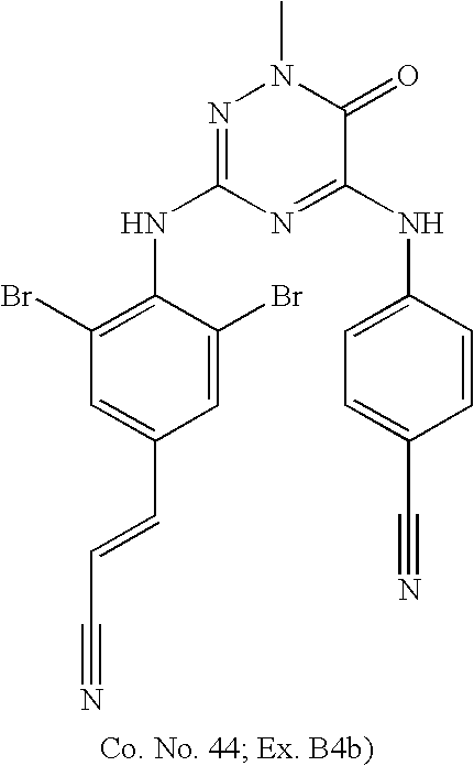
C1=C(C=CC#N)C=C(Br)C(NC2=NN(C)C(=O)C(NC3=CC=C(C#N)C=C3)=N2)=C1Br
